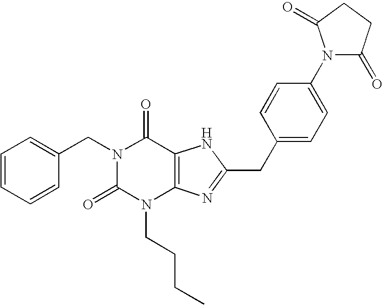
C1=CC=CC(CN2C(=O)N(CCCC)C3=C(C2=O)NC(CC2=CC=C(N4C(=O)CCC4=O)C=C2)=N3)=C1
